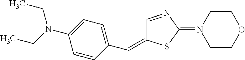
C1=NC(=[N+]2CCOCC2)SC1=CC1=CC=C(N(CC)CC)C=C1
